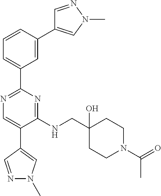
N1=C(C2=CC=CC(C3=CN(C)N=C3)=C2)N=C(NCC2(O)CCN(C(=O)C)CC2)C(C2=CN(C)N=C2)=C1
